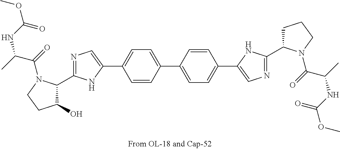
C1(C2=CC=C(C3=CN=C(C4CCCN4C(=O)C(NC(OC)=O)C)N3)C=C2)=CC=C(C2=CN=C(C3C(O)CCN3C(=O)C(NC(OC)=O)C)N2)C=C1
